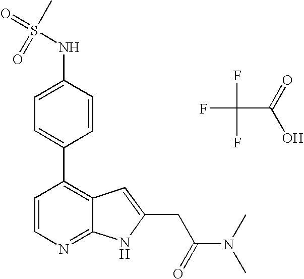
C1=C(NS(=O)(C)=O)C=CC(C2=C3C(=NC=C2)NC(CC(N(C)C)=O)=C3)=C1.FC(C(=O)O)(F)F
